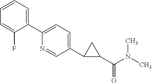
C1(C2=CC=C(C3C(C(N(C)C)=O)C3)C=N2)=CC=CC=C1F
